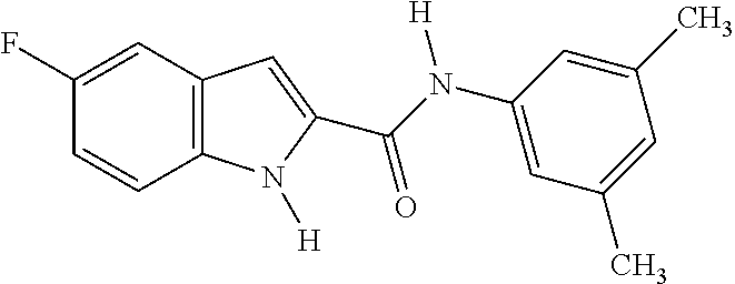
C1(F)=CC2=C(C=C1)N([H])C(C(=O)N(C1=CC(C)=CC(C)=C1)[H])=C2
